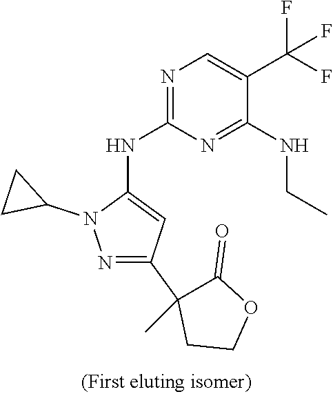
C1(C2(C)C(=O)OCC2)=NN(C2CC2)C(NC2=NC=C(C(F)(F)F)C(NCC)=N2)=C1
